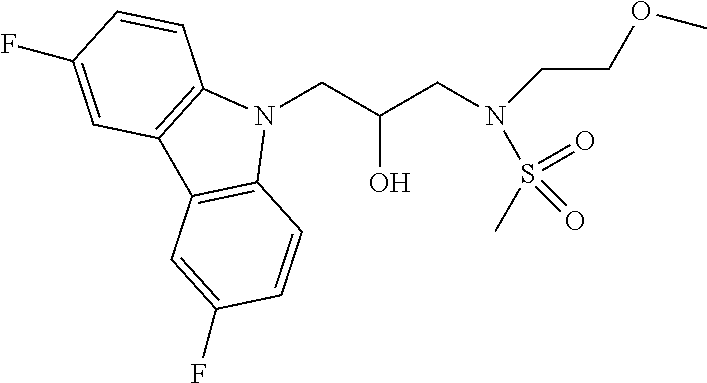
N1(CC(CN(CCOC)S(C)(=O)=O)O)C2=C(C3=C1C=CC(F)=C3)C=C(F)C=C2
